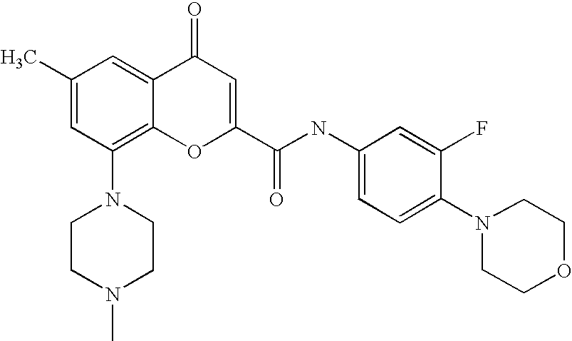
N1(C2=C3C(=CC(C)=C2)C(=O)C=C(C(NC2=CC=C(N4CCOCC4)C(F)=C2)=O)O3)CCN(C)CC1
